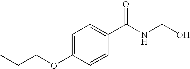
C1=C(OCCC)C=CC(C(NCO)=O)=C1
